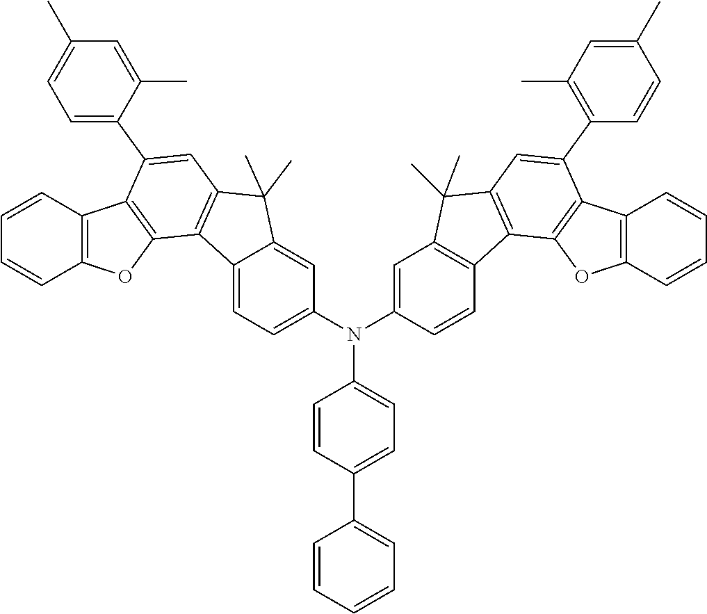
C1=CC(C2=CC=C(N(C3=CC4=C(C=C3)C3=C(C4(C)C)C=C(C4=C(C)C=C(C)C=C4)C4=C3OC3=C4C=CC=C3)C3=CC=C4C(=C3)C(C)(C)C3=C4C4=C(C(C5=CC=C(C)C=C5C)=C3)C3=C(O4)C=CC=C3)C=C2)=CC=C1
